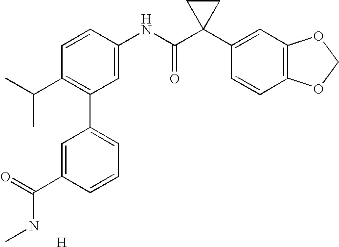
C1=CC(NC(C2(C3=CC4=C(C=C3)OCO4)CC2)=O)=CC(C2=CC=CC(C(=O)NC)=C2)=C1C(C)C.[H]
